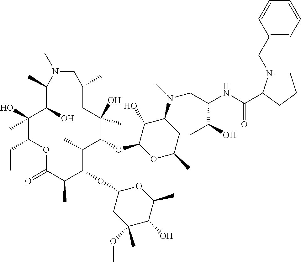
C1(O)(C)C(CC)OC(=O)C(C)C(OC2CC(OC)(C)C(O)C(C)O2)C(C)C(OC2OC(C)CC(N(C)CC(NC(=O)C3N(CC4=CC=CC=C4)CCC3)C(O)C)C2O)C(C)(O)CC(C)CN(C)C(C)C1O
